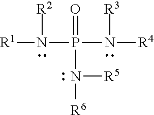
[R2]N([R1])P(=O)(N([R4])[R3])N([R6])[R5]
